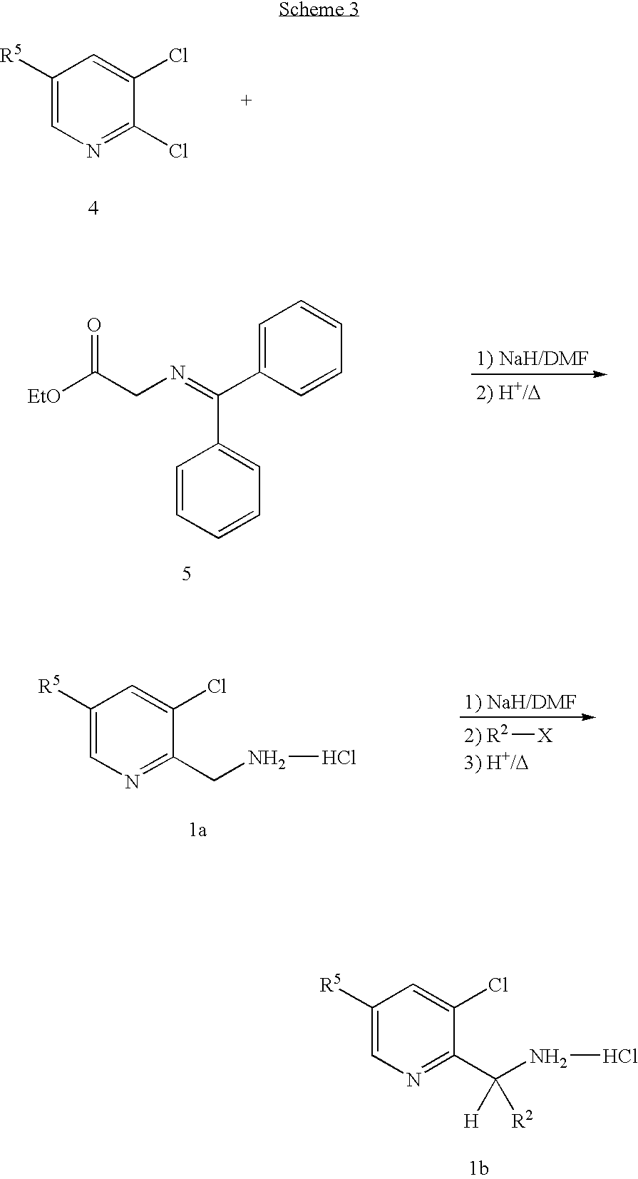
C1([R5])=CN=C(Cl)C(Cl)=C1.[EtO]C(CN=C(C1=CC=CC=C1)C1=CC=CC=C1)=O.[2) R2][X].C1([R5])=CN=C(CNCl)C(Cl)=C1.C1([R5])=CN=C(C(NCl)([H])[R2])C(Cl)=C1
